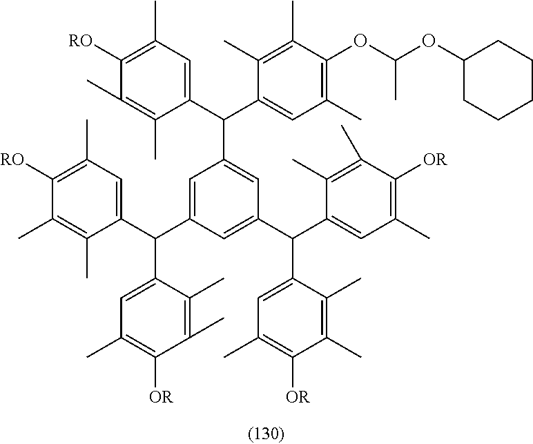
C1(C(C2=CC(C)=C(OC(OC3CCCCC3)C)C(C)=C2C)C2=CC(C(C3=CC(C)=C([OR])C(C)=C3C)C3=CC(C)=C([OR])C(C)=C3C)=CC(C(C3=CC(C)=C([RO])C(C)=C3C)C3=CC(C)=C([OR])C(C)=C3C)=C2)=CC(C)=C([RO])C(C)=C1C
